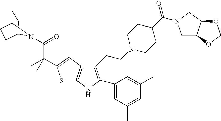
S1C2=C(C=C1C(C(=O)N1C3CCC1CC3)(C)C)C(CCN1CCC(C(=O)N3CC4C(C3)OCO4)CC1)=C(C1=CC(C)=CC(C)=C1)N2
